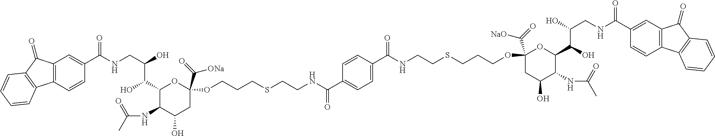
C(NCC(O)C(C1C(NC(C)=O)C(O)CC(C(=O)[ONa])(OCCCSCCNC(C2=CC=C(C(NCCSCCCOC3(C(=O)[NaO])CC(O)C(NC(C)=O)C(C(O)C(O)CNC(C4=CC5=C(C=C4)C4=C(C5=O)C=CC=C4)=O)O3)=O)C=C2)=O)O1)O)(=O)C1=CC2=C(C=C1)C1=C(C2=O)C=CC=C1
